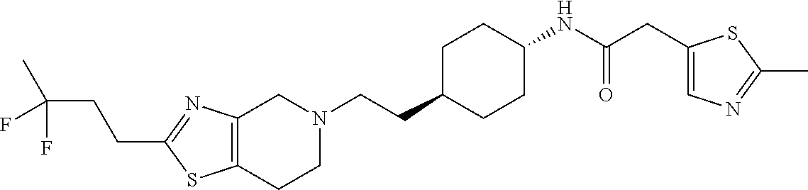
C12=C(CCN(CCC3CCC(NC(CC4=CN=C(C)S4)=O)CC3)C1)SC(CCC(F)(C)F)=N2
